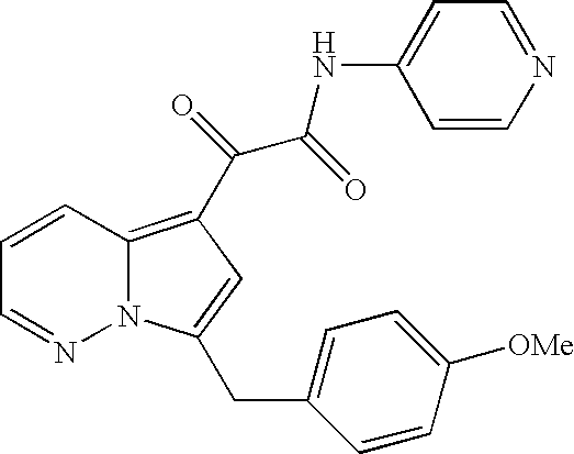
C1=CC=NN2C1=C(C(C(NC1=CC=NC=C1)=O)=O)C=C2CC1=CC=C([OMe])C=C1
